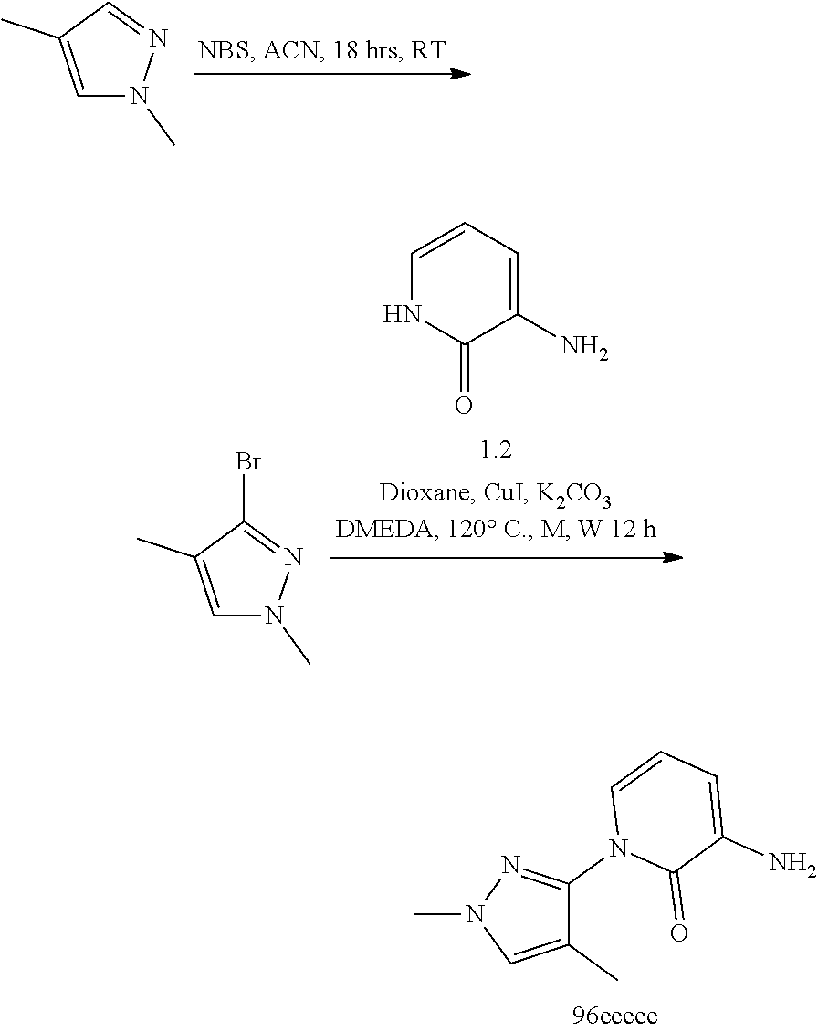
C1=C(C)C=NN1C.C1=CC=C(N)C(=O)N1.C1=C(C)C(Br)=NN1C.C1(N2C(=O)C(N)=CC=C2)=NN(C)C=C1C
